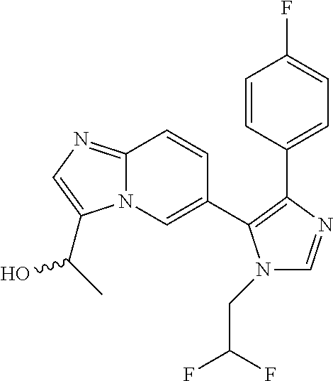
C12=NC=C(C(O)C)N1C=C(C1=C(C3=CC=C(F)C=C3)N=CN1CC(F)F)C=C2
